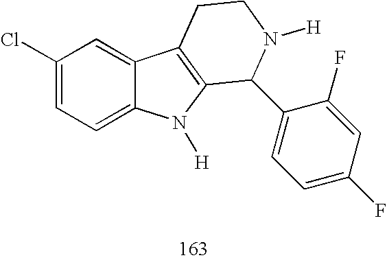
C1(Cl)=CC=C2C(=C1)C1=C(N2[H])C(C2=CC=C(F)C=C2F)N([H])CC1
